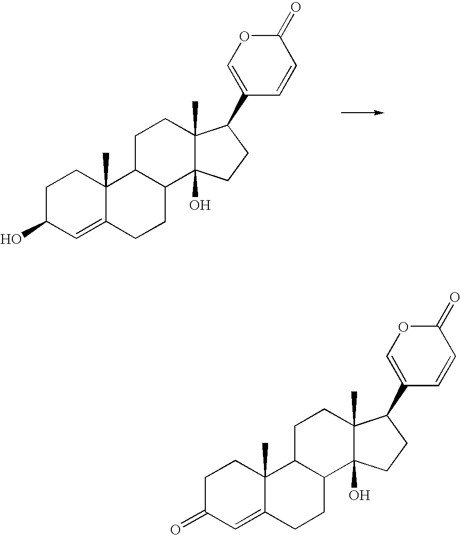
OC1C=C2C(C)(CC1)C1C(CC2)C2(O)C(C)(CC1)C(C1=COC(=O)C=C1)CC2.O=C1C=C2C(C)(CC1)C1C(CC2)C2(O)C(C)(CC1)C(C1=COC(=O)C=C1)CC2
